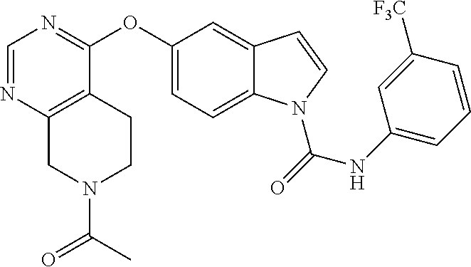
C1(OC2=NC=NC3=C2CCN(C(C)=O)C3)=CC=C2C(=C1)C=CN2C(=O)NC1=CC=CC([F3C])=C1
